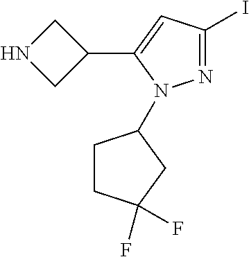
N1=C(I)C=C(C2CNC2)N1C1CCC(F)(F)C1
